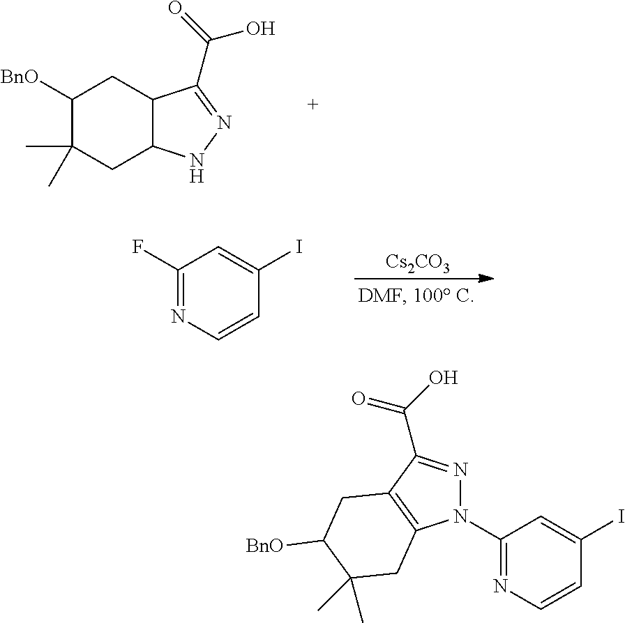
C1([BnO])C(C)(C)CC2C(C1)C(C(O)=O)=NN2.C1(F)=NC=CC(I)=C1.[Cs2CO3].C1(N2N=C(C(=O)O)C3=C2CC(C)(C)C([BnO])C3)=NC=CC(I)=C1
